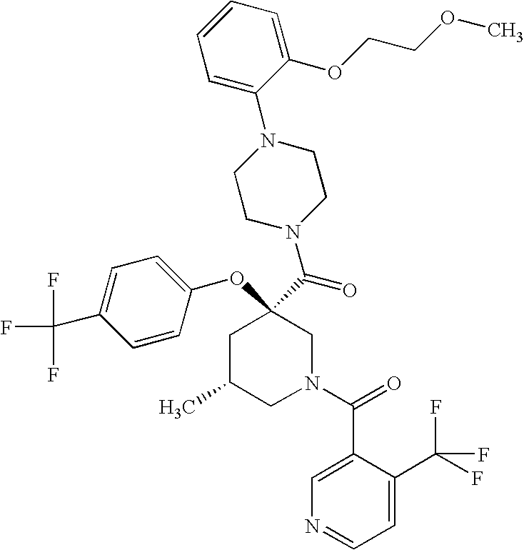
O(C1=CC=C(C(F)(F)F)C=C1)C1(C(N2CCN(C3=CC=CC=C3OCCOC)CC2)=O)CC(C)CN(C(C2=CN=CC=C2C(F)(F)F)=O)C1
